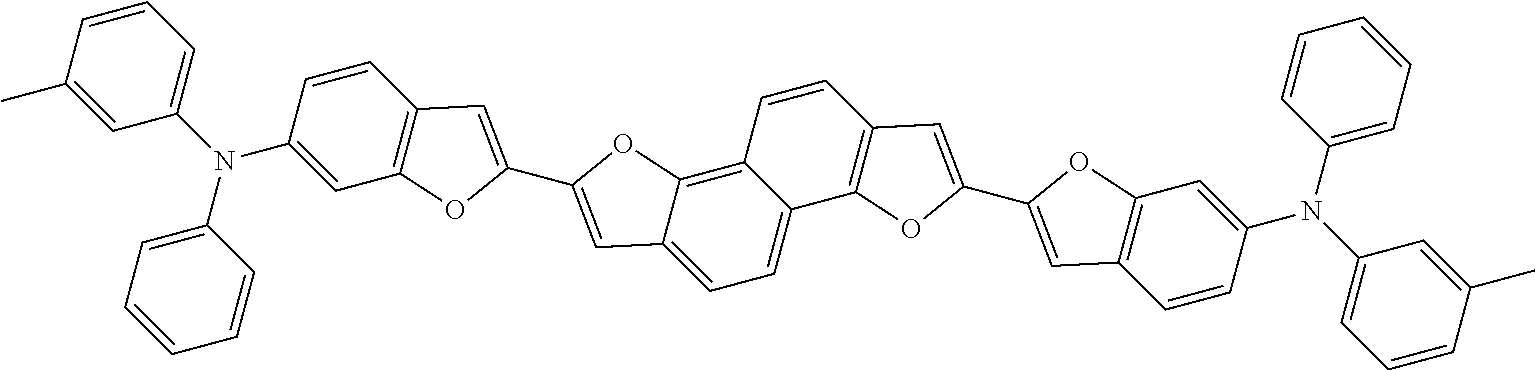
C12=C3C(=CC=C1C1=C(C=C2)C=C(C2=CC4=C(C=C(N(C5=CC=CC=C5)C5=CC=CC(C)=C5)C=C4)O2)O1)C=C(C1=CC2=C(C=C(N(C4=CC=CC(C)=C4)C4=CC=CC=C4)C=C2)O1)O3
